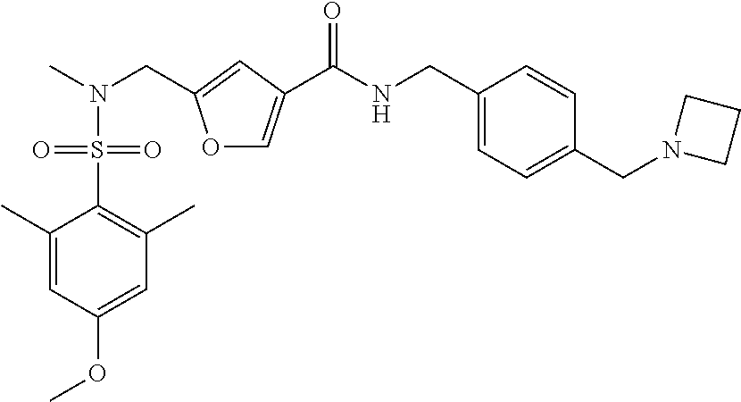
C1(CNC(=O)C2=COC(CN(C)S(C3=C(C)C=C(OC)C=C3C)(=O)=O)=C2)=CC=C(CN2CCC2)C=C1
